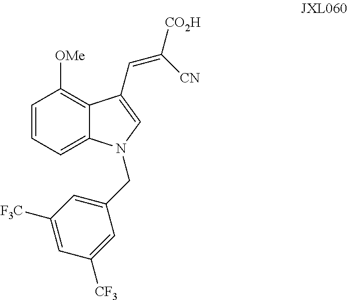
C1=CC=C2C(=C1[OMe])C(C=C([CO2H])[CN])=CN2CC1=CC([F3C])=CC([CF3])=C1
